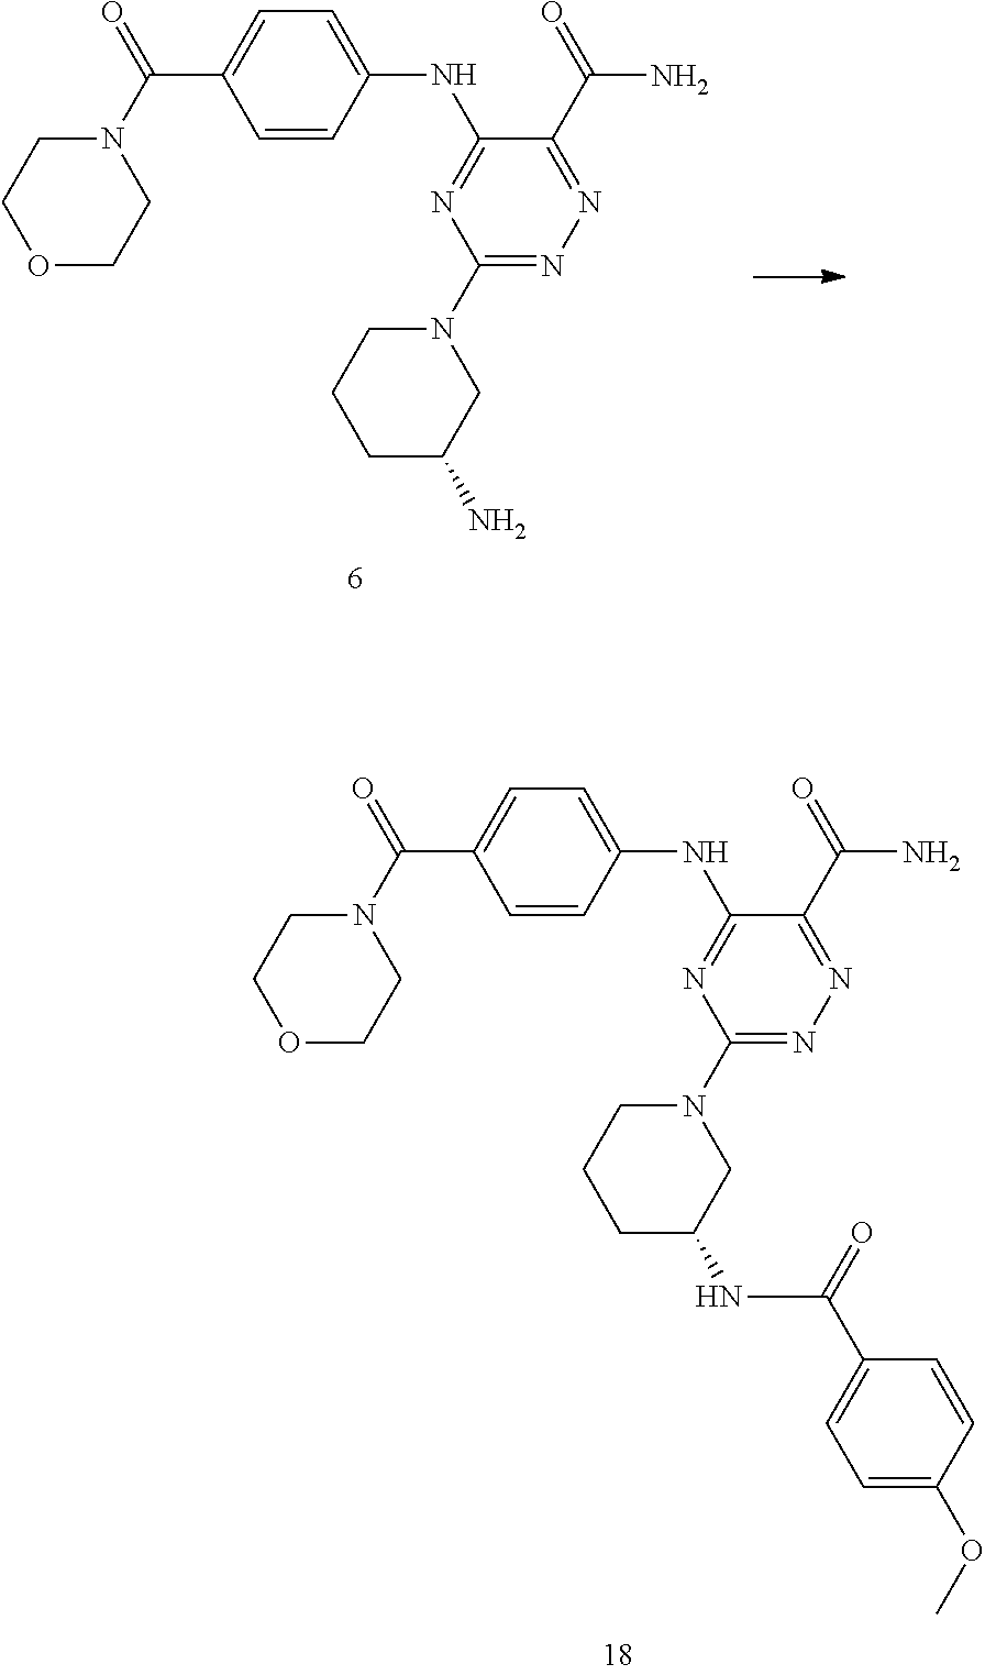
O1CCN(C(C2=CC=C(NC3=NC(N4CCCC(N)C4)=NN=C3C(N)=O)C=C2)=O)CC1.O1CCN(C(C2=CC=C(NC3=NC(N4CCCC(NC(C5=CC=C(OC)C=C5)=O)C4)=NN=C3C(N)=O)C=C2)=O)CC1
